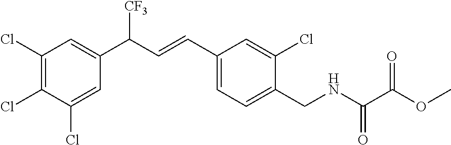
C1(Cl)=CC(C(C=CC2=CC=C(CNC(C(OC)=O)=O)C(Cl)=C2)[CF3])=CC(Cl)=C1Cl
